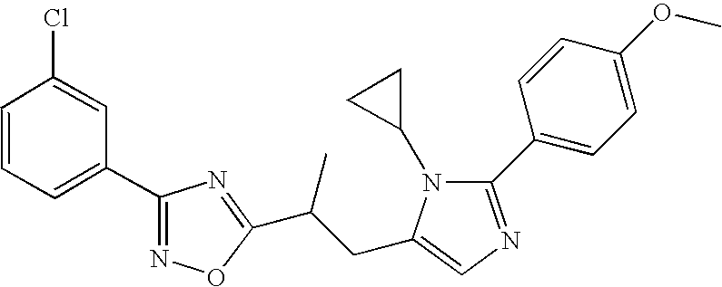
C1=CC(Cl)=CC(C2=NOC(C(CC3=CN=C(C4=CC=C(OC)C=C4)N3C3CC3)C)=N2)=C1
